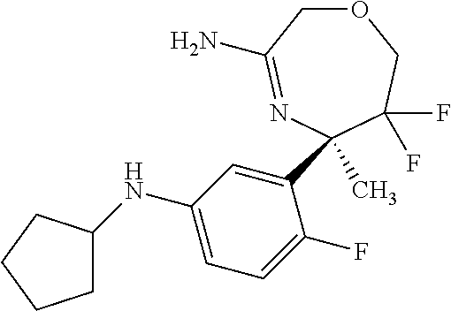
O1CC(N)=NC(C2=CC(NC3CCCC3)=CC=C2F)(C)C(F)(F)C1
